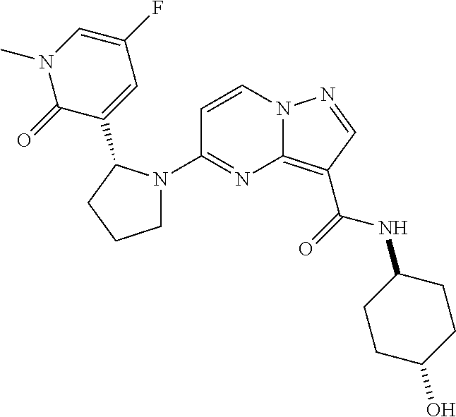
C1(N2CCCC2C2=CC(F)=CN(C)C2=O)=NC2=C(C(=O)NC3CCC(O)CC3)C=NN2C=C1
